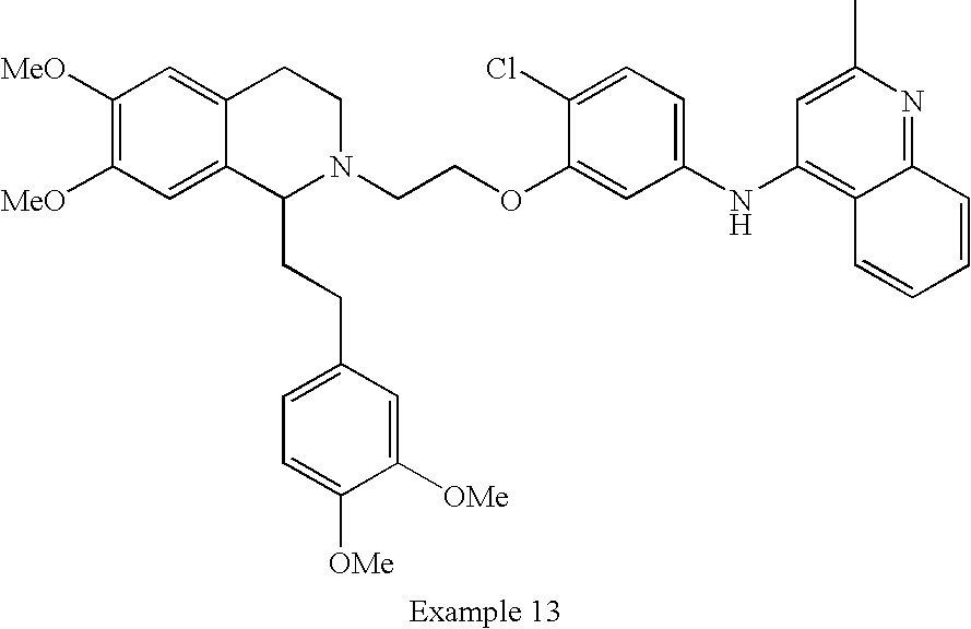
C1([MeO])=C([MeO])C=C2C(=C1)CCN(CCOC1=CC(NC3=C4C(=NC(C)=C3)C=CC=C4)=CC=C1Cl)C2CCC1=CC=C([OMe])C([OMe])=C1
